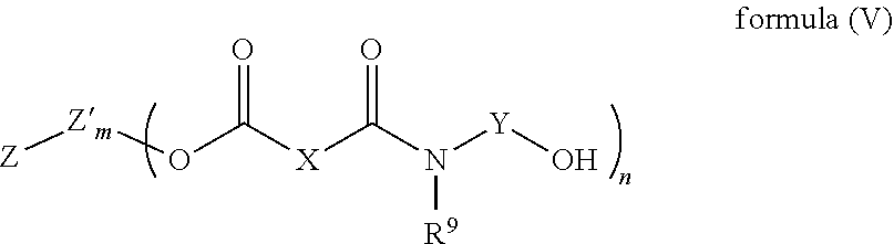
[X](C(N([Y]O)[R9])=O)C(O[Zm][Z])=O
